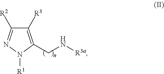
N(CC1=C([R3])C([R2])=NN1[R1])[R3a]
